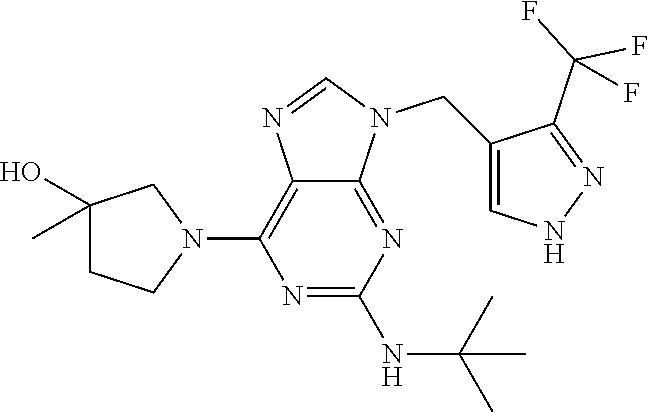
C12=C(N3CCC(O)(C)C3)N=C(NC(C)(C)C)N=C1N(CC1=CNN=C1C(F)(F)F)C=N2
